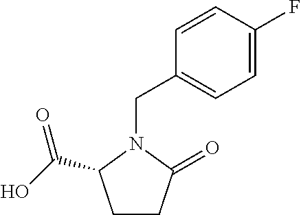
C1=CC(F)=CC=C1CN1C(=O)CCC1C(O)=O
